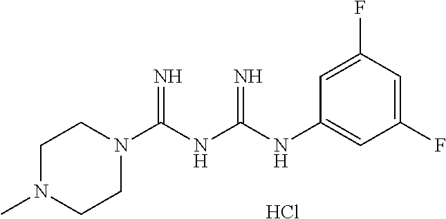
Cl.C1N(C)CCN(C(NC(=N)NC2=CC(F)=CC(F)=C2)=N)C1
